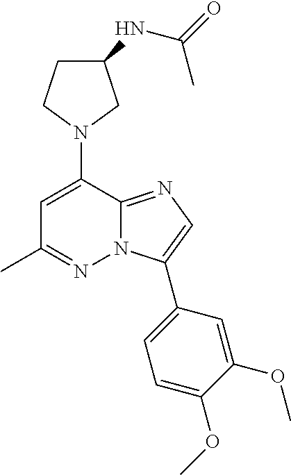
N1(C2=CC(C)=NN3C2=NC=C3C2=CC=C(OC)C(OC)=C2)CC(NC(=O)C)CC1
